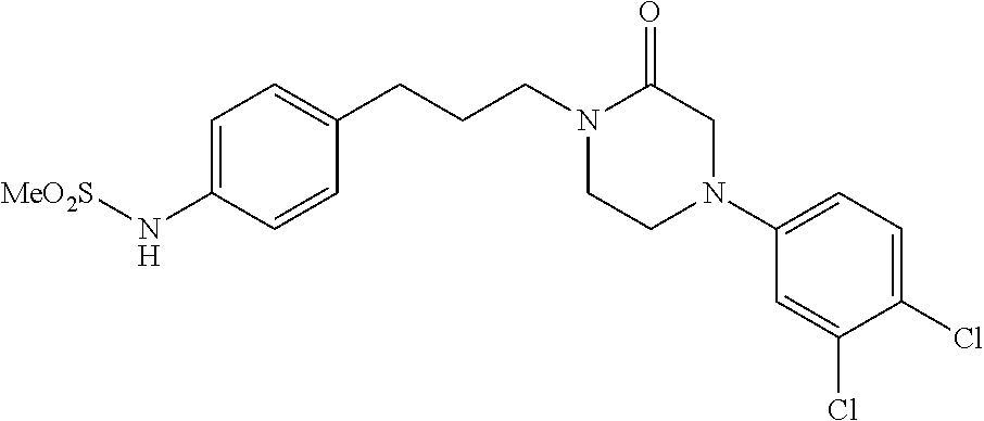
C1=C(N[MeO2S])C=CC(CCCN2C(=O)CN(C3=CC=C(Cl)C(Cl)=C3)CC2)=C1
